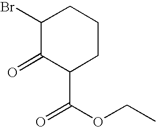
C1(Br)C(=O)C(C(OCC)=O)CCC1
